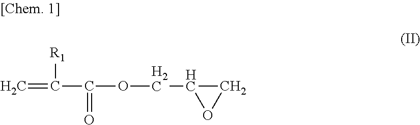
C=C(C(OCC1OC1)=O)[R1]
